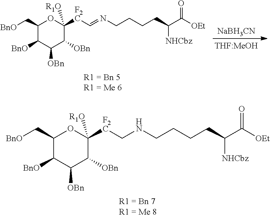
C1(C[BnO])C([BnO])C([OBn])C([OBn])C([F2C]CNCCCCC(C([OEt])=O)[NHCbz])([R1O])O1.[NaBH3CN].C1(C[BnO])C([BnO])C([OBn])C([OBn])C([F2C]C=NCCCCC(C([OEt])=O)[NHCbz])([R1O])O1
